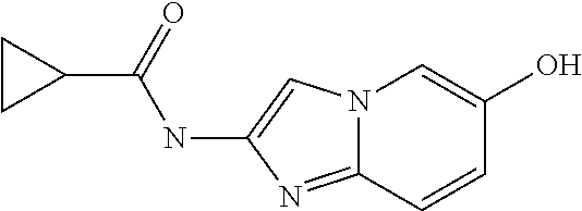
N12C(=NC(NC(C3CC3)=O)=C1)C=CC(O)=C2
